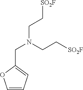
C(N(CC[SO2F])CC[SO2F])C1=CC=CO1
